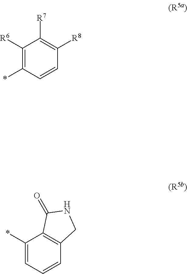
C1(*)=CC=CC2=C1C(=O)NC2.C1([R6])=C(*)C=CC([R8])=C1[R7]
